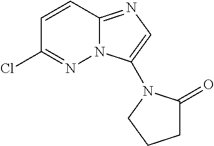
C1=CC2=NC=C(N3C(=O)CCC3)N2N=C1Cl
